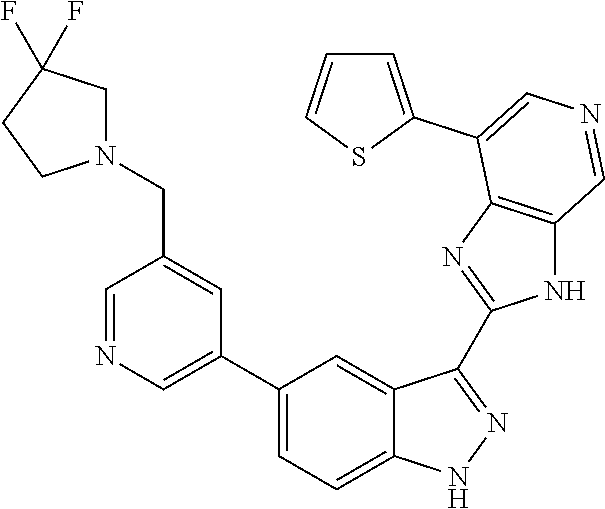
C1(C2=CN=CC(CN3CC(F)(F)CC3)=C2)=CC=C2C(=C1)C(C1=NC3=C(N1)C=NC=C3C1=CC=CS1)=NN2
